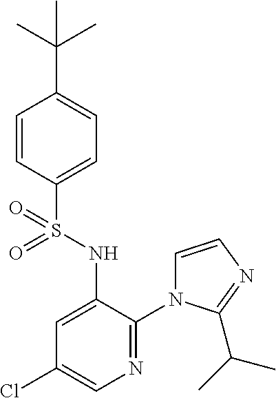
C1=CC(S(NC2=CC(Cl)=CN=C2N2C=CN=C2C(C)C)(=O)=O)=CC=C1C(C)(C)C
